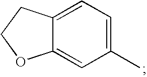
C12=CC=C(C)C=C1OCC2
